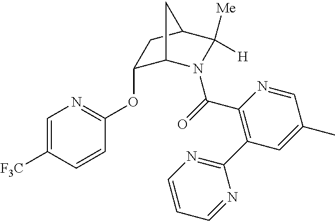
C1(OC2=NC=C([F3C])C=C2)C2N(C(=O)C3=C(C4=NC=CC=N4)C=C(C)C=N3)C([Me])([H])C(C1)C2
